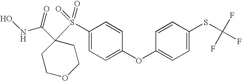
C1COCCC1(C(=O)NO)S(C1=CC=C(OC2=CC=C(SC(F)(F)F)C=C2)C=C1)(=O)=O
